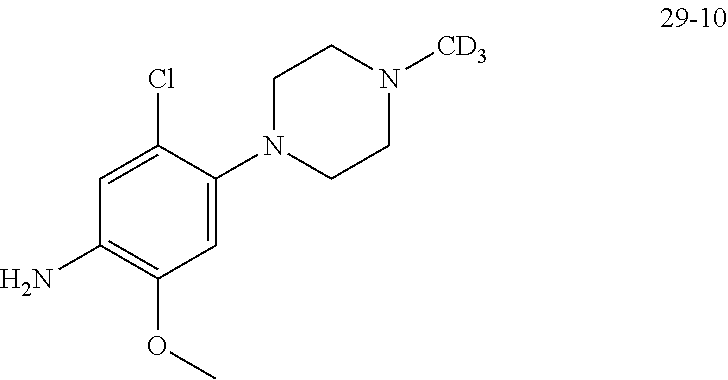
C1=C(N2CCN([CD3])CC2)C(Cl)=CC(N)=C1OC
